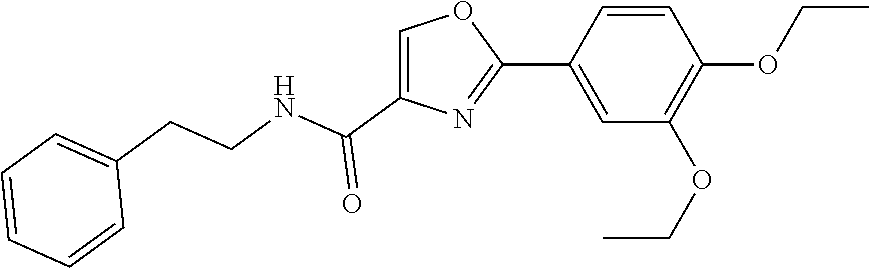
C1(C2=CC(OCC)=C(OCC)C=C2)=NC(C(NCCC2=CC=CC=C2)=O)=CO1
